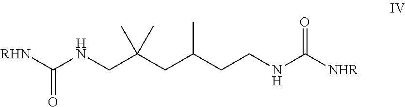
[RHN]C(NCC(CC(CCNC([NHR])=O)C)(C)C)=O
